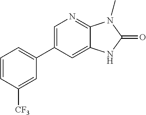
C1=C(C2=CC=CC([CF3])=C2)C=C2C(=N1)N(C)C(=O)N2
